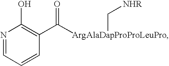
N1=CC=CC(C([ArgAlaDapProProLeuPro]C[NHR])=O)=C1O
